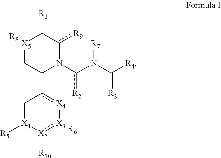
c1[X1]([R5])[X2]([R10]):[X3][X4]c-1C1C[X5]C([R1])c([R9])N1c(N(C([R4])=[R3])[R7])[R2].[R6].[R8]
